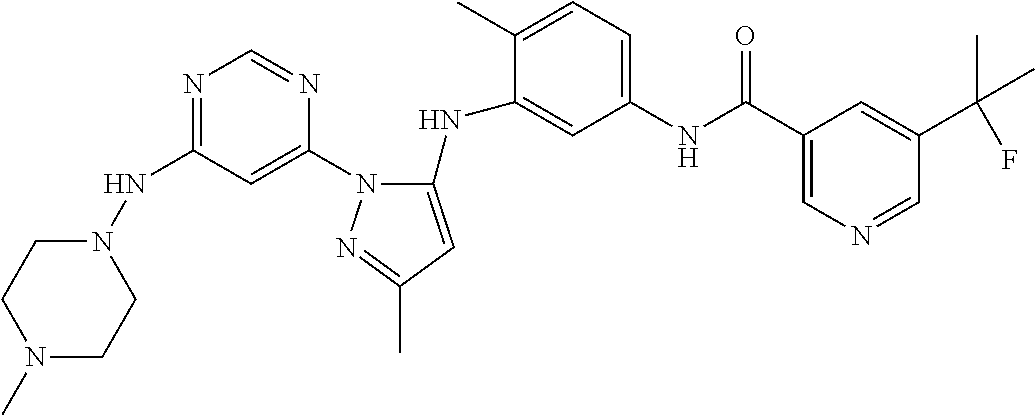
N1=C(NN2CCN(C)CC2)C=C(N2C(NC3=CC(NC(C4=CN=CC(C(C)(C)F)=C4)=O)=CC=C3C)=CC(C)=N2)N=C1
